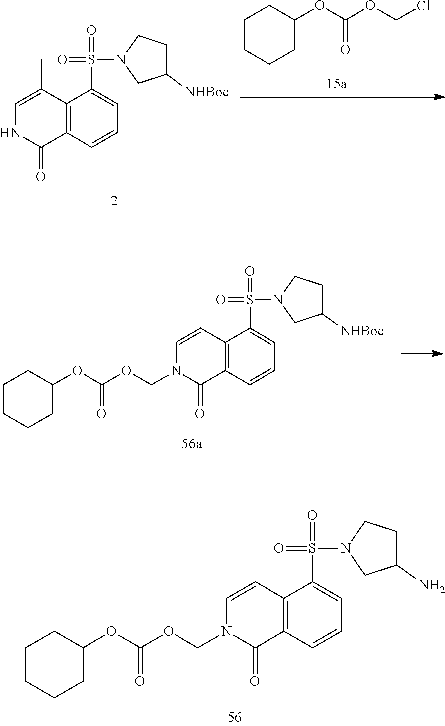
C12=C(C=CC=C1S(=O)(N1CC(N)CC1)=O)C(=O)N(COC(OC1CCCCC1)=O)C=C2.C1CCCC(OC(OCCl)=O)C1.C12=C(C=CC=C1S(=O)(N1CC([NHBoc])CC1)=O)C(=O)NC=C2C.C12=C(C=CC=C1S(=O)(N1CC([NHBoc])CC1)=O)C(=O)N(COC(OC1CCCCC1)=O)C=C2
